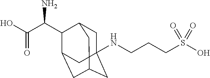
C1C2(NCCCS(O)(=O)=O)CC3CC(C(C(C(O)=O)N)C1C3)C2
